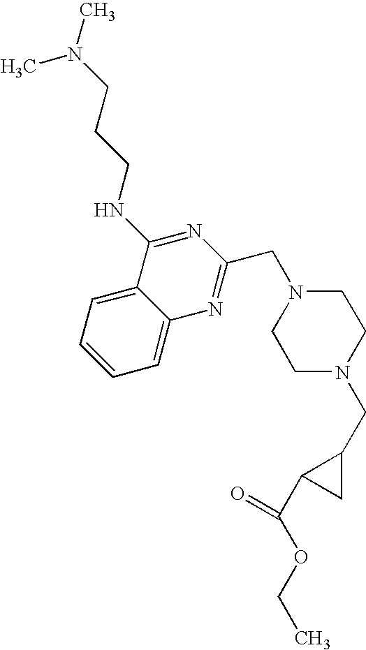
C1=C2C(=CC=C1)C(NCCCN(C)C)=NC(CN1CCN(CC3C(C(OCC)=O)C3)CC1)=N2
